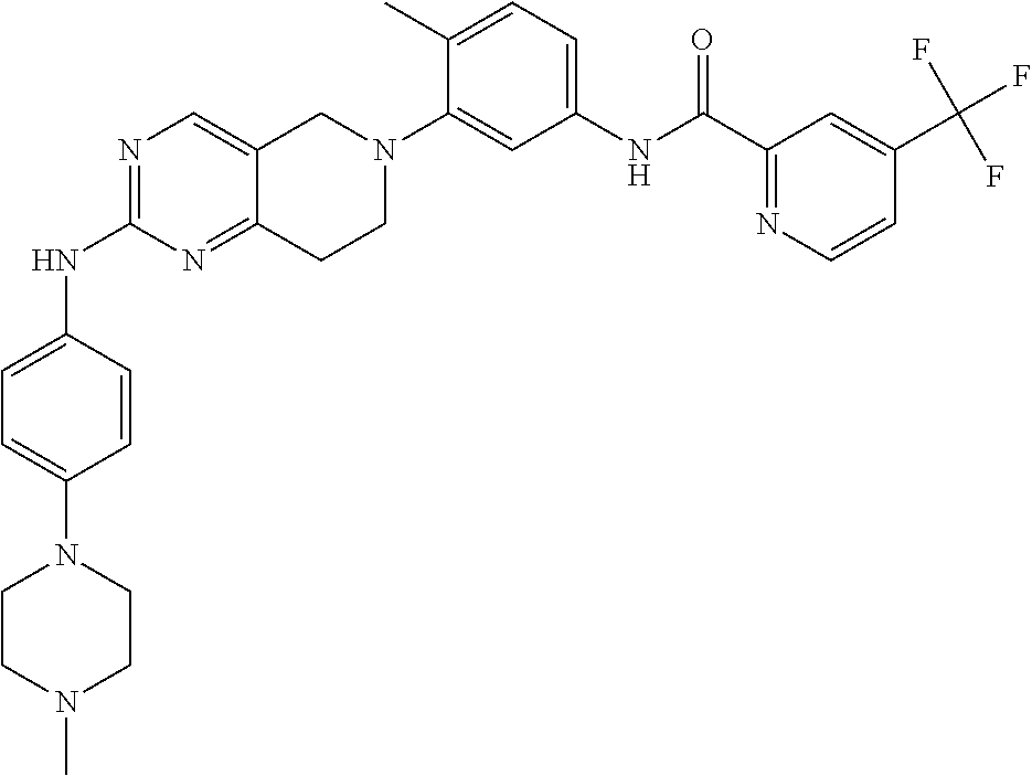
N1=C(NC2=CC=C(N3CCN(C)CC3)C=C2)N=C2C(=C1)CN(C1=CC(NC(C3=NC=CC(C(F)(F)F)=C3)=O)=CC=C1C)CC2
